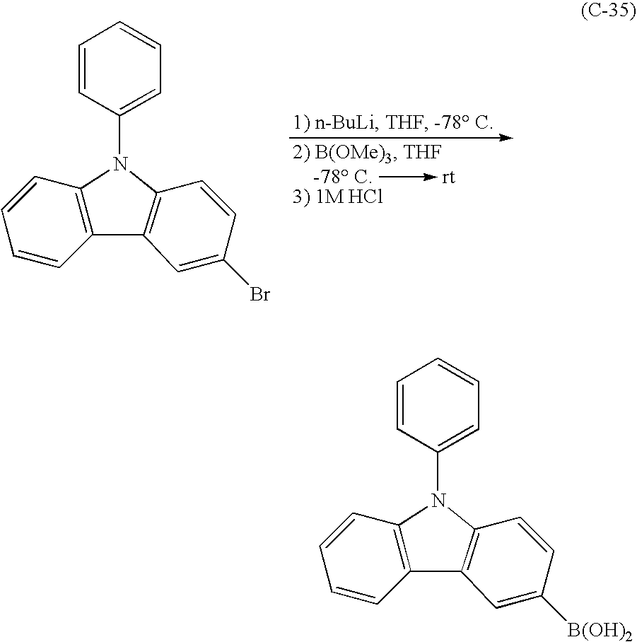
C1=CC(N2C3=C(C=CC=C3)C3=C2C=CC(Br)=C3)=CC=C1.C1=CC(N2C3=C(C=CC=C3)C3=C2C=CC([B(OH)2])=C3)=CC=C1
